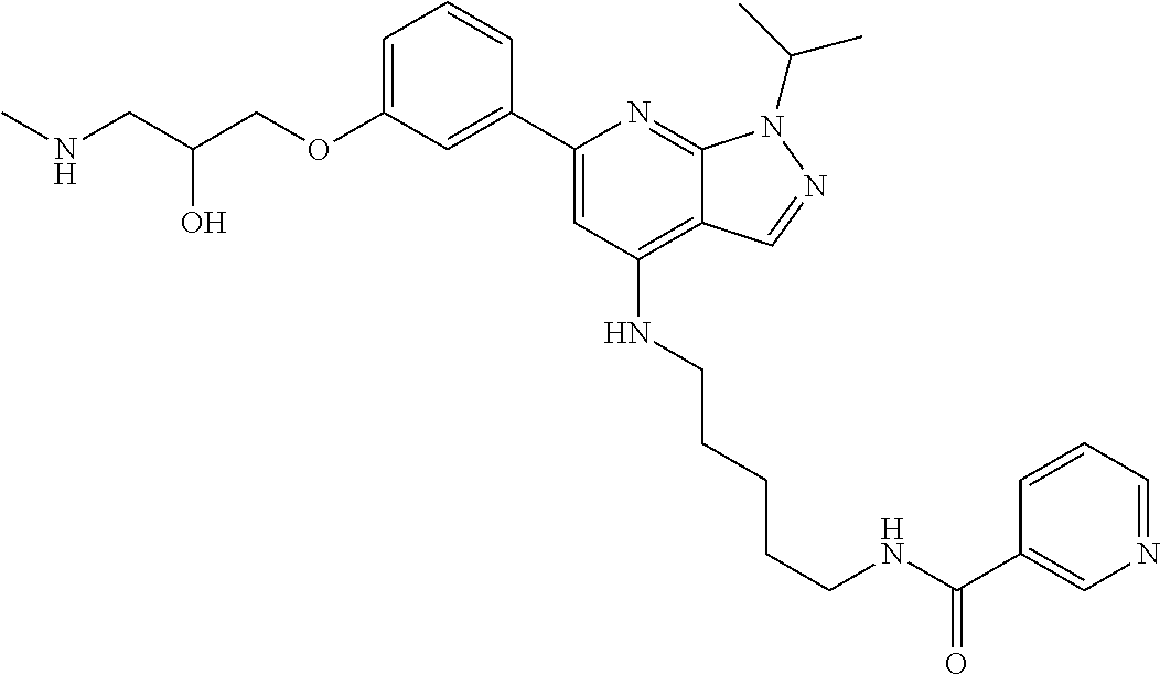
C(C(COC1=CC=CC(C2=CC(NCCCCCNC(C3=CN=CC=C3)=O)=C3C(=N2)N(C(C)C)N=C3)=C1)O)NC
